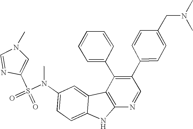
C1=NC(S(=O)(=O)N(C2=CC=C3C(=C2)C2=C(N3)N=CC(C3=CC=C(CN(C)C)C=C3)=C2C2=CC=CC=C2)C)=CN1C
